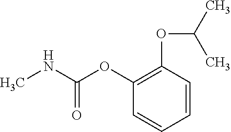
C1(OC(NC)=O)=C(OC(C)C)C=CC=C1
